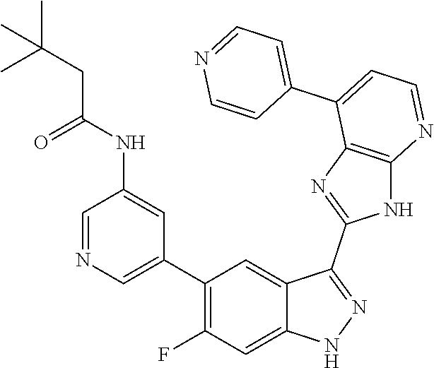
C1=NC=C(C2=C(F)C=C3C(=C2)C(C2=NC4=C(N2)N=CC=C4C2=CC=NC=C2)=NN3)C=C1NC(CC(C)(C)C)=O
